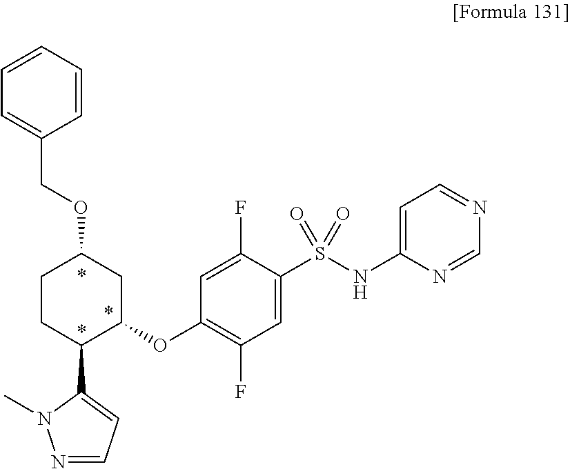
C1(OC2=C(F)C=C(S(NC3=CC=NC=N3)(=O)=O)C(F)=C2)CC(OCC2=CC=CC=C2)CCC1C1=CC=NN1C
